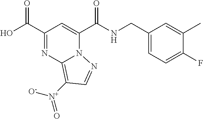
N(C(C1=CC(C(O)=O)=NC2=C([N+]([O-])=O)C=NN12)=O)CC1=CC=C(F)C(C)=C1
